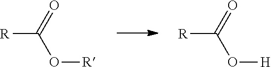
[R]OC([R])=O.[H]OC([R])=O
